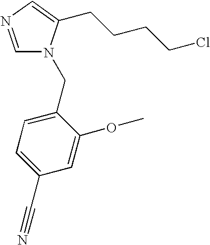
C1=NC=C(CCCCCl)N1CC1=CC=C(C#N)C=C1OC
